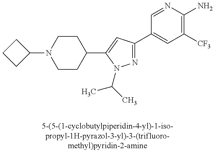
C1CCC1N1CCC(C2=CC(C3=CC([CF3])=C(N)N=C3)=NN2C(C)C)CC1
